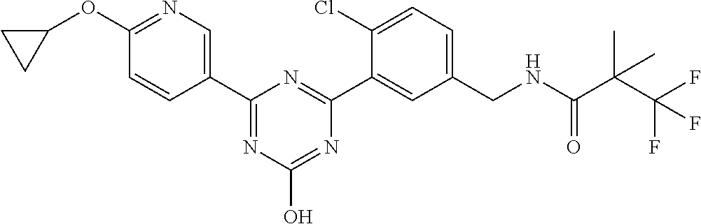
C1(C2=CN=C(OC3CC3)C=C2)=NC(O)=NC(C2=CC(CNC(C(C(F)(F)F)(C)C)=O)=CC=C2Cl)=N1
